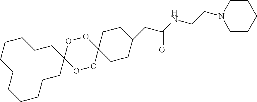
C1CCCCCC2(CCCCC1)OOC1(OO2)CCC(CC(NCCN2CCCCC2)=O)CC1
